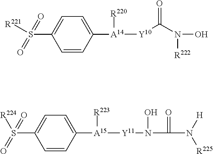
C1=CC([A14]([R220])[Y10]C(=O)N([R222])O)=CC=C1S([R221])(=O)=O.C1=CC([A15]([R223])[Y11]N(O)C(=O)N([R225])[H])=CC=C1S([R224])(=O)=O
